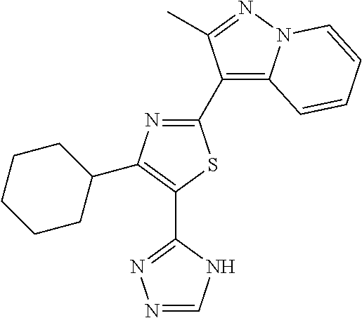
C1(C2=C3N(N=C2C)C=CC=C3)=NC(C2CCCCC2)=C(C2=NN=CN2)S1
